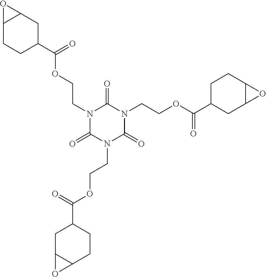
N1(CCOC(=O)C2CC3C(CC2)O3)C(=O)N(CCOC(C2CC3C(CC2)O3)=O)C(=O)N(CCOC(C2CC3C(CC2)O3)=O)C1=O
